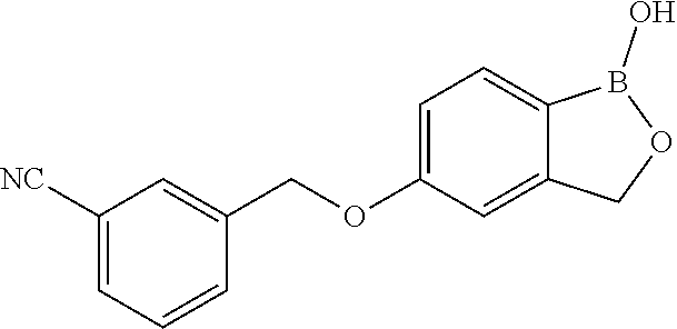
C1([NC])=CC=CC(COC2=CC=C3C(=C2)COB3O)=C1
